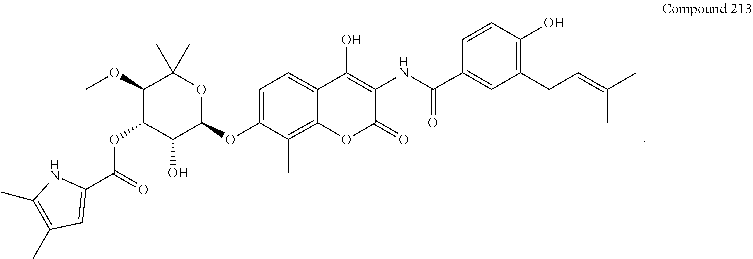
C1=C(OC2OC(C)(C)C(OC)C(OC(C3=CC(C)=C(C)N3)=O)C2O)C(C)=C2C(=C1)C(O)=C(NC(C1=CC(CC=C(C)C)=C(O)C=C1)=O)C(=O)O2
